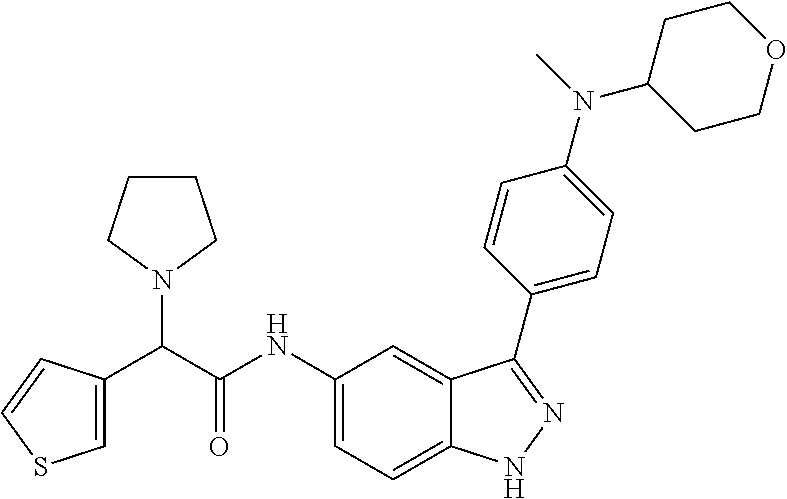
C(C(NC1=CC=C2C(=C1)C(C1=CC=C(N(C3CCOCC3)C)C=C1)=NN2)=O)(N1CCCC1)C1=CSC=C1
